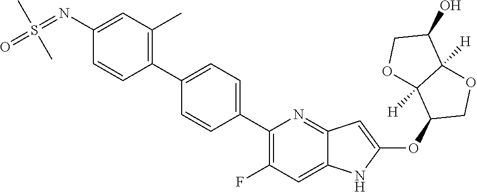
C1(C2=CC=C(C3=C(F)C=C4C(=N3)C=C(OC3COC5([H])C3([H])OCC5O)N4)C=C2)=C(C)C=C(N=S(=O)(C)C)C=C1
